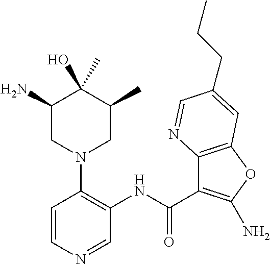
C1(N)CN(C2=C(NC(C3=C(N)OC4=C3N=CC(CCC)=C4)=O)C=NC=C2)CC(C)C1(O)C
